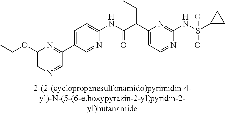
N1=CC=C(C(C(NC2=CC=C(C3=NC(OCC)=CN=C3)C=N2)=O)CC)N=C1NS(=O)(=O)C1CC1
